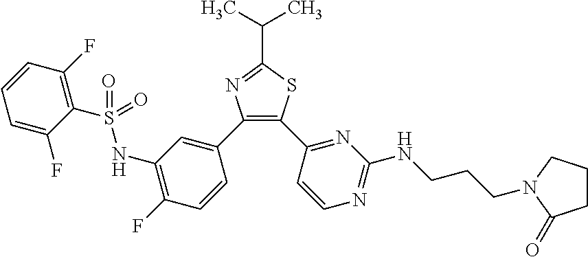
C1=C(F)C(S(=O)(NC2=C(F)C=CC(C3=C(C4=NC(NCCCN5CCCC5=O)=NC=C4)SC(C(C)C)=N3)=C2)=O)=C(F)C=C1
